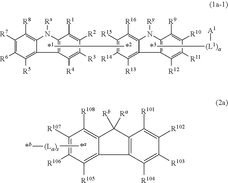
C1([R105])=C2C(=C([R108])C([R107])=C1[R106])C([Ra])([Rb])C1=C2C([R104])=C([R103])C([R102])=C1[R101].[*a][(La)s][*b].C1([R7])=C([R6])C([R5])=C2C(=C1[R8])N([Rx])C1=C2C([R4])=C([R3])C([R2])=C1[R1].[*1][*2].C1([R15])=C([R14])C([R13])=C2C(=C1[R16])N([Ry])C1=C2C([R12])=C([R11])C([R10])=C1[R9].[*3][(L1)a][A1]
